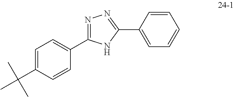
C1=C(C(C)(C)C)C=CC(C2=NN=C(C3=CC=CC=C3)N2)=C1
